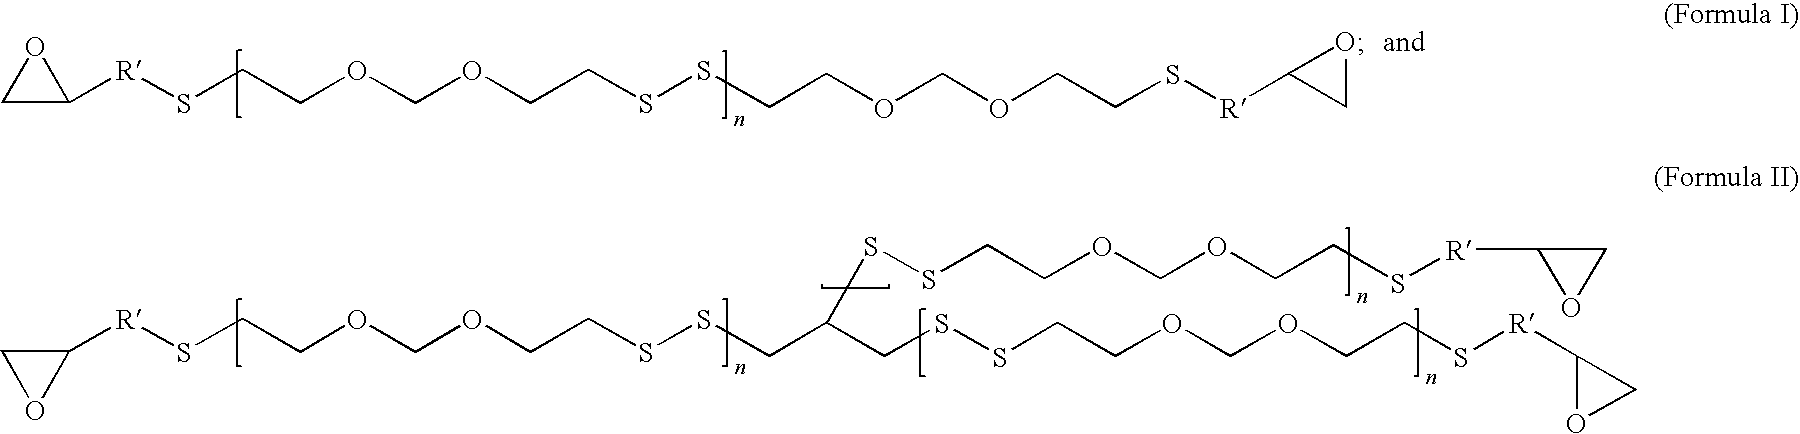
C1([R]SCCOCOCCSSCCOCOCCS[R]C2CO2)OC1.C1([R]SCCOCOCCSSCC(CSSCCOCOCCS[R]C2OC2)SSCCOCOCCS[R]C2OC2)CO1
